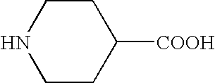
N1CCC([COOH])CC1
